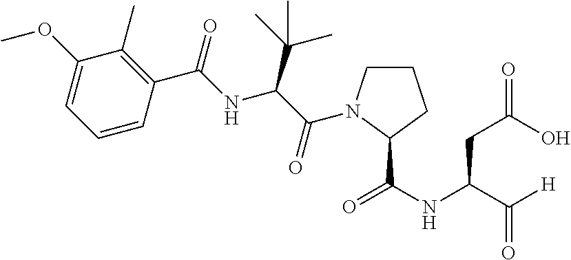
C1(OC)=CC=CC(C(=O)NC(C(C)(C)C)C(=O)N2CCCC2C(NC(C([H])=O)CC(=O)O)=O)=C1C
